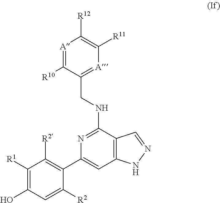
C1([R1])=C(O)C=C([R2])C(C2=CC3=C(C(NCC4=[A]C([R11])=C([R12])[A]=C4[R10])=N2)C=NN3)=C1[R2]
